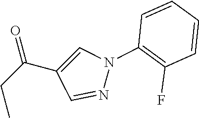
C(C1=CN(C2=C(F)C=CC=C2)N=C1)(CC)=O
